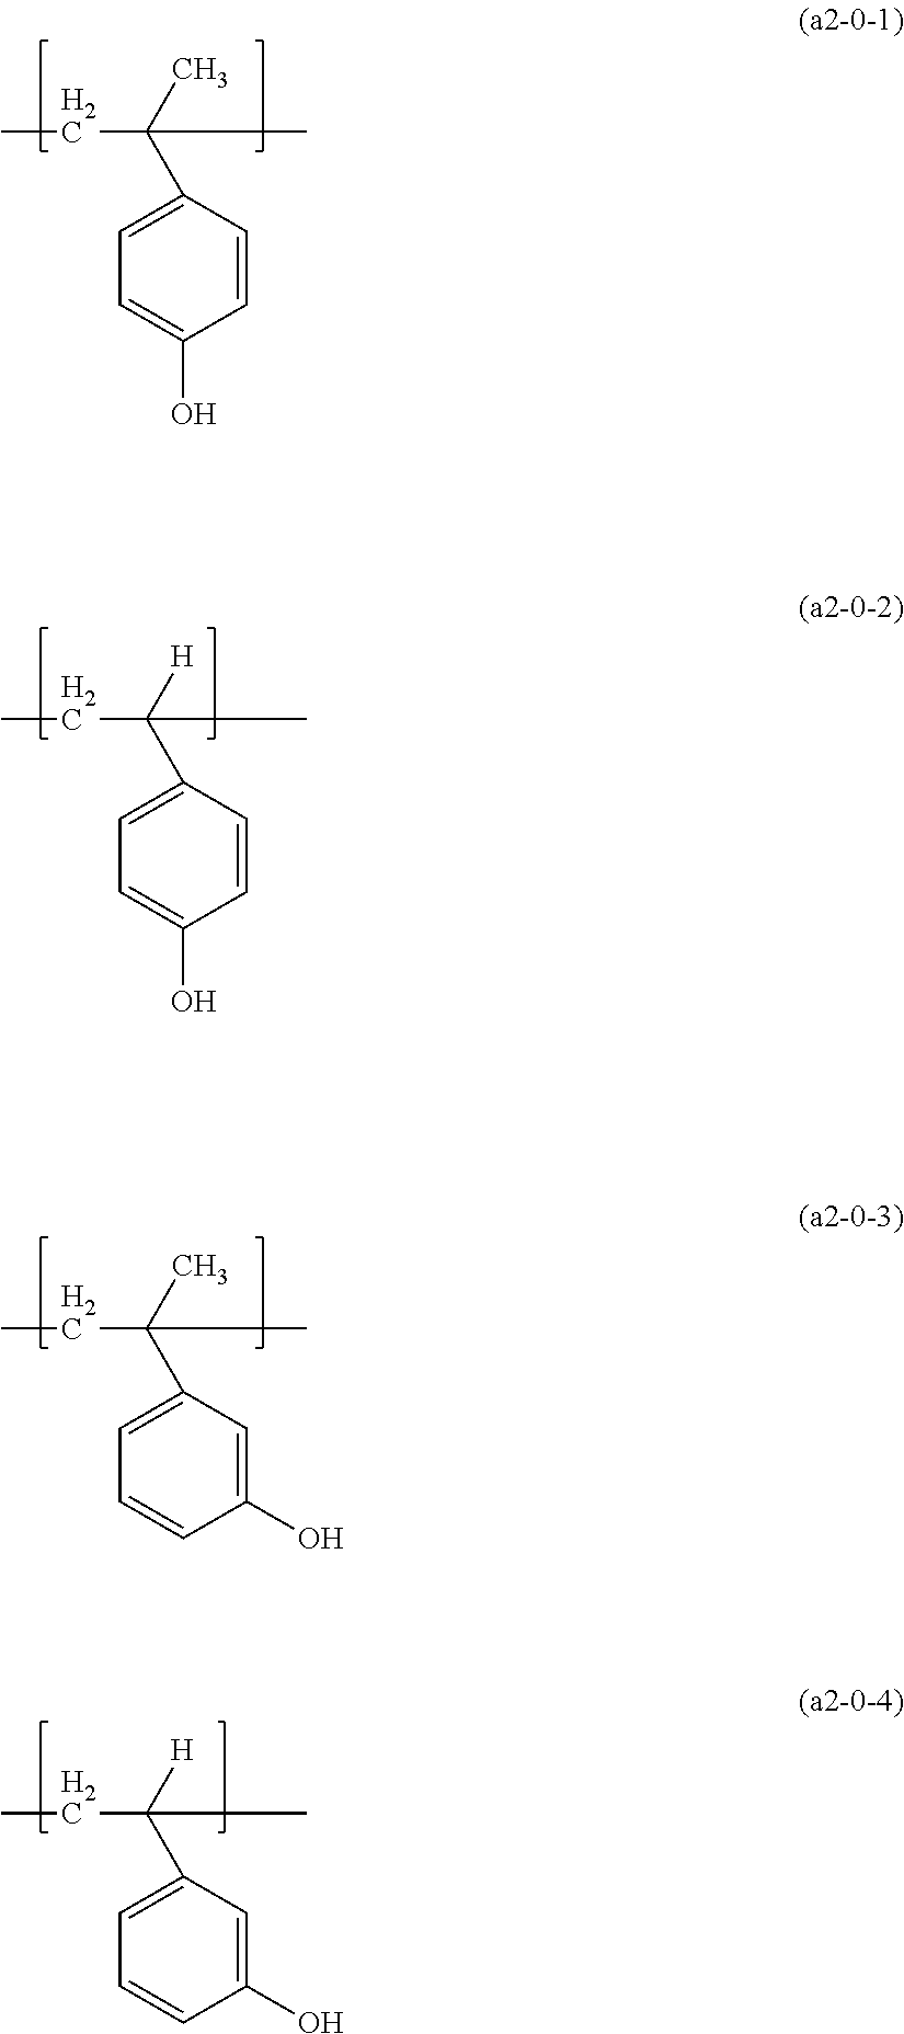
C(C(C)(C)C1=CC=C(O)C=C1)C.C(C([H])(C)C1=CC=C(O)C=C1)C.C(C(C)(C)C1=CC=CC(O)=C1)C.C(C([H])(C)C1=CC=CC(O)=C1)C
